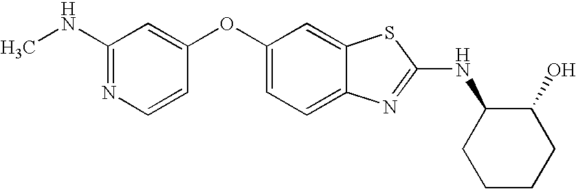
N1=C(NC)C=C(OC2=CC=C3C(=C2)SC(NC2CCCCC2O)=N3)C=C1
